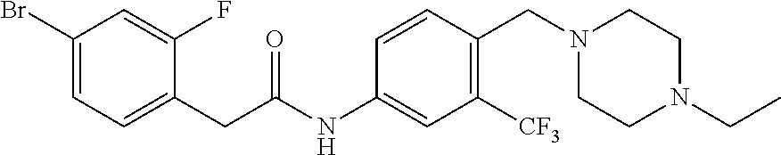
C1(Br)=CC=C(CC(NC2=CC([CF3])=C(CN3CCN(CC)CC3)C=C2)=O)C(F)=C1
